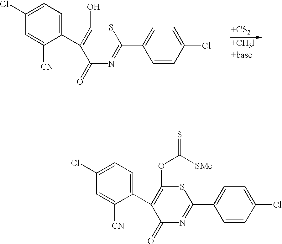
C1=C([CN])C(C2=C(OC([SMe])=S)SC(C3=CC=C(Cl)C=C3)=NC2=O)=CC=C1Cl.C1=C([CN])C(C2=C(O)SC(C3=CC=C(Cl)C=C3)=NC2=O)=CC=C1Cl.[+CS2].[+CH3l+base]
